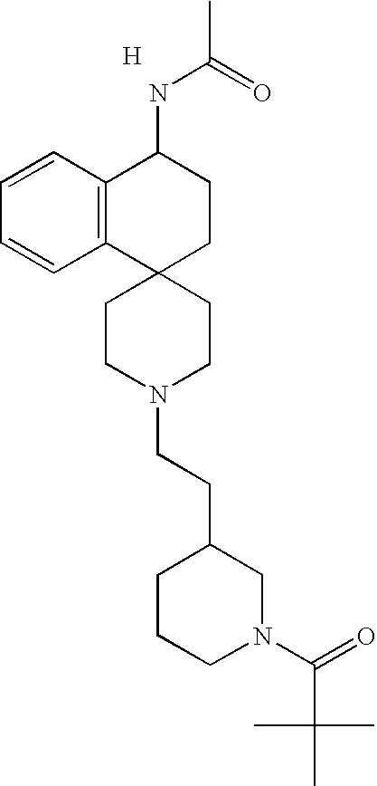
C12=C(C=CC=C1)C(NC(=O)C)CCC21CCN(CCC2CCCN(C(C(C)(C)C)=O)C2)CC1.[H]
